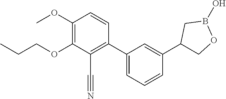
C1(OC)=C(OCCC)C(C#N)=C(C2=CC=CC(C3COB(O)C3)=C2)C=C1
